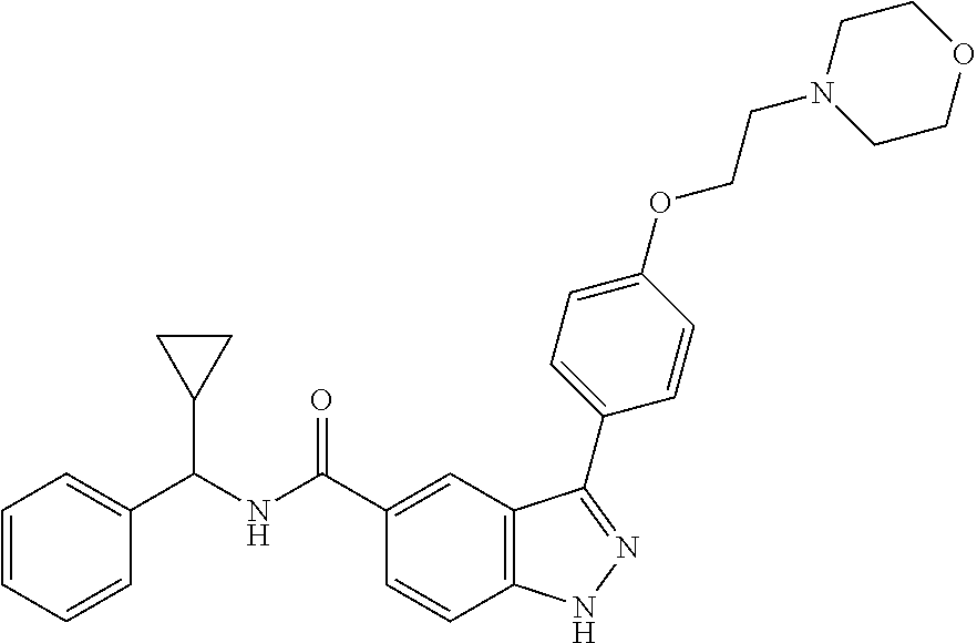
C1=CC=CC(C(NC(C2=CC3=C(C=C2)NN=C3C2=CC=C(OCCN3CCOCC3)C=C2)=O)C2CC2)=C1
